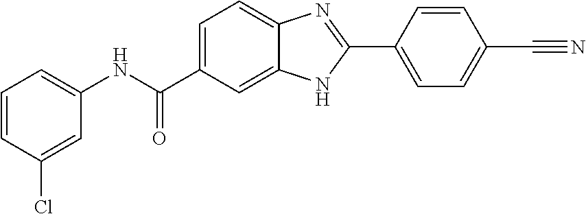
C1(NC(C2=CC=C3C(=C2)NC(C2=CC=C(C#N)C=C2)=N3)=O)=CC=CC(Cl)=C1
